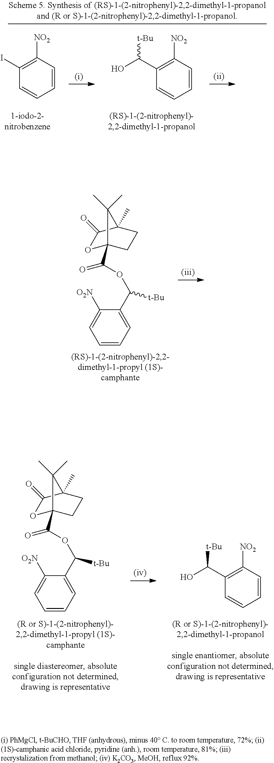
C1(C(O)[t-Bu])=C([NO2])C=CC=C1.C1(I)=C([NO2])C=CC=C1.O1C(=O)C2(C)CCC1(C(=O)OC(C1=CC=CC=C1[O2N])[t-Bu])C2(C)C.C1(C(O)[t-Bu])=C([NO2])C=CC=C1.O1C(=O)C2(C)CCC1(C(=O)OC(C1=CC=CC=C1[O2N])[t-Bu])C2(C)C
